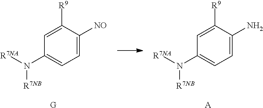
C1(N([R7NA])[R7NB])=CC=C(N)C([R9])=C1.[A].C1(N([R7NA])[R7NB])=CC=C([NO])C([R9])=C1.[G]
